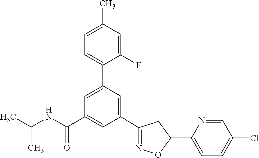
C1(C2=NOC(C3=CC=C(Cl)C=N3)C2)=CC(C2=CC=C(C)C=C2F)=CC(C(NC(C)C)=O)=C1
